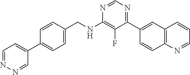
N1=CN=C(C2=CC3=C(C=C2)N=CC=C3)C(F)=C1NCC1=CC=C(C2=CC=NN=C2)C=C1
